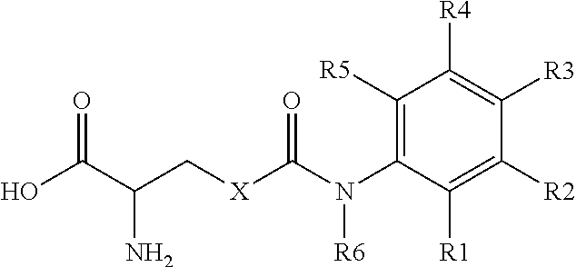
C1([R5])=C(N(C([X]CC(C(O)=O)N)=O)[R6])C([R1])=C([R2])C([R3])=C1[R4]
